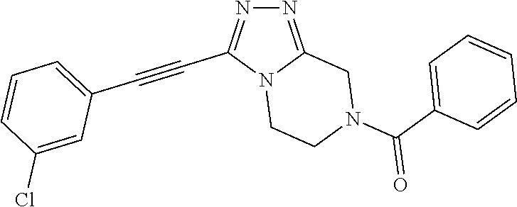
N12CCN(C(C3=CC=CC=C3)=O)CC1=NN=C2C#CC1=CC=CC(Cl)=C1
